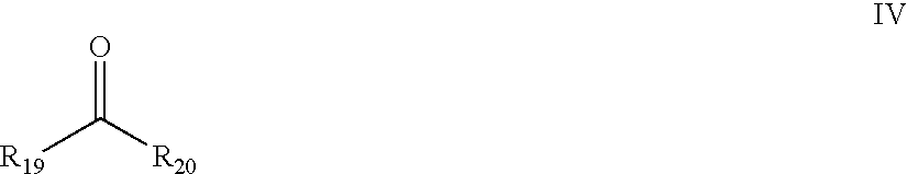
[R19]C([R20])=O
